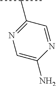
C1=NC(N)=CN=C1C(C)C
